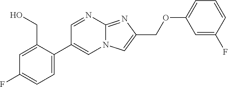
C1=C(C2=CN3C(=NC(COC4=CC=CC(F)=C4)=C3)N=C2)C(CO)=CC(F)=C1
